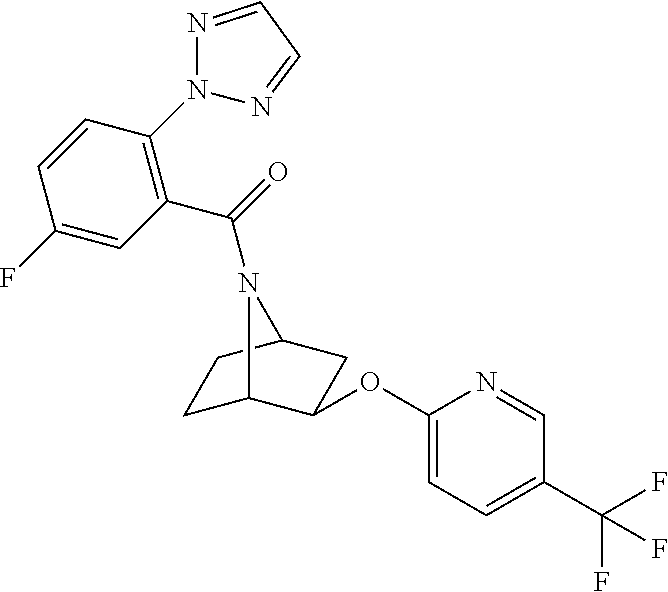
C1(F)=CC(C(=O)N2C3CCC2CC3OC2=CC=C(C(F)(F)F)C=N2)=C(N2N=CC=N2)C=C1
